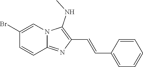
BrC1=CN2C(=NC(C=CC3=CC=CC=C3)=C2NC)C=C1
